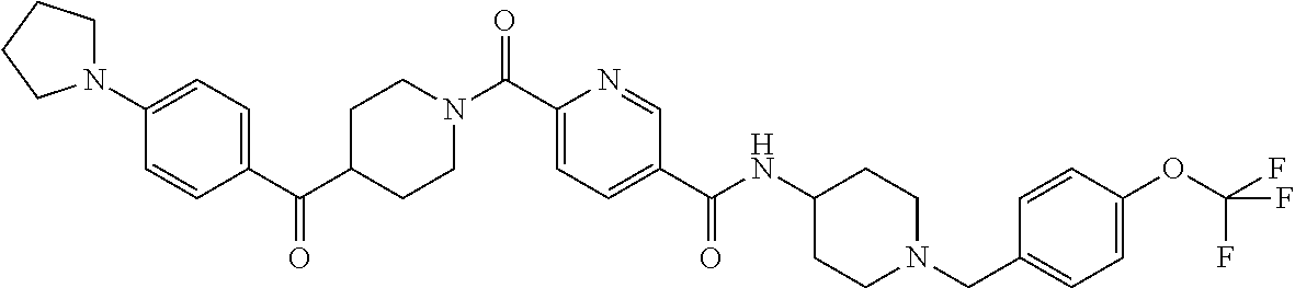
C1CN(C(C2=CC=C(C(=O)NC3CCN(CC4=CC=C(OC(F)(F)F)C=C4)CC3)C=N2)=O)CCC1C(C1=CC=C(N2CCCC2)C=C1)=O
